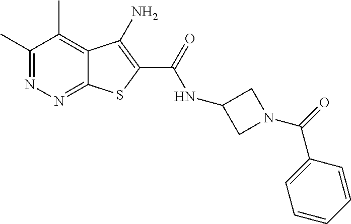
C1(C)=NN=C2C(=C1C)C(N)=C(C(=O)NC1CN(C(C3=CC=CC=C3)=O)C1)S2
